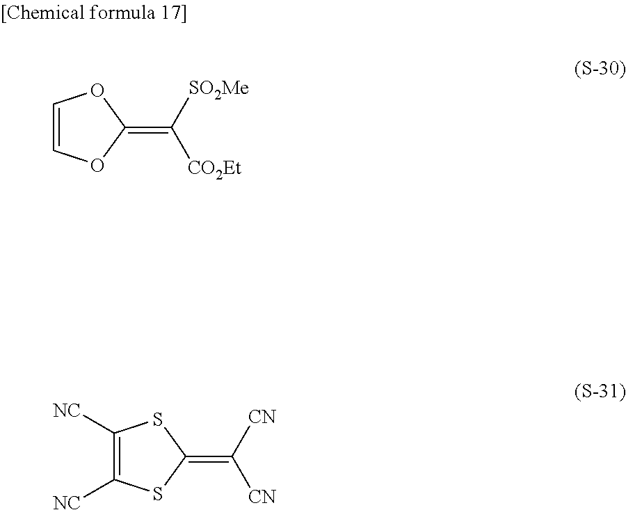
C1=COC(=C([SO2Me])[CO2Et])O1.C1([NC])=C([NC])SC(=C([CN])[CN])S1
